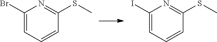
C1=CC=C(Br)N=C1SC.C1=CC=C(I)N=C1SC
